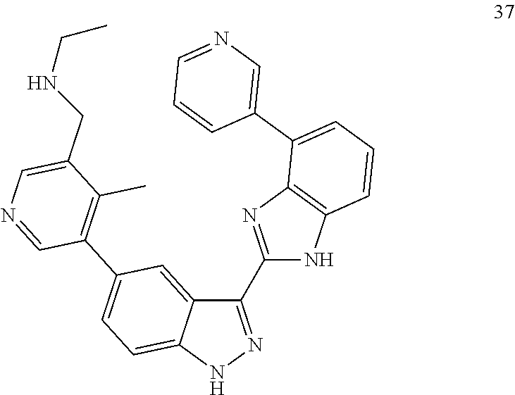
C1(C2=NC3=C(N2)C=CC=C3C2=CN=CC=C2)=NNC2=CC=C(C3=C(C)C(CNCC)=CN=C3)C=C12
